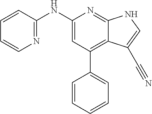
C1(NC2=NC=CC=C2)=CC(C2=CC=CC=C2)=C2C(=N1)NC=C2C#N
